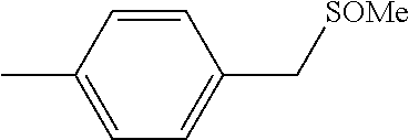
C1=CC(C)=CC=C1C[SOMe]
